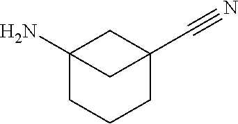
C12(N)CCCC(C#N)(C1)C2
